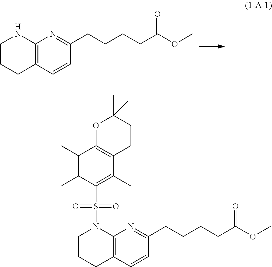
C1(CCCCC(=O)OC)=NC2=C(C=C1)CCCN2.C1(CCCCC(=O)OC)=NC2=C(C=C1)CCCN2S(C1=C(C)C2=C(C(C)=C1C)OC(C)(C)CC2)(=O)=O
